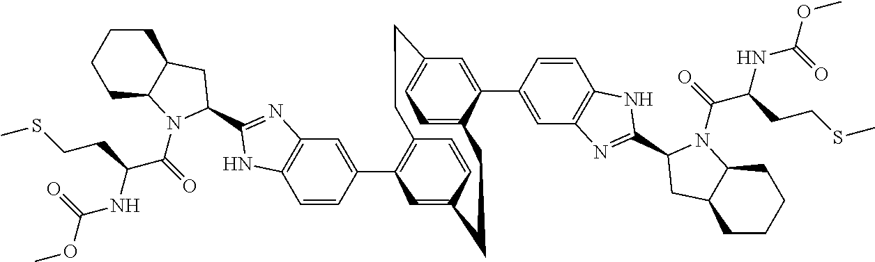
C1=CC(C2=C3C=CC(=C2)CCC2=CC=C(C=C2C2=CC4=C(C=C2)NC(C2N(C(C(NC(OC)=O)CCSC)=O)C5CCCCC5C2)=N4)CC3)=CC2=C1NC(C1N(C(C(NC(OC)=O)CCSC)=O)C3CCCCC3C1)=N2
